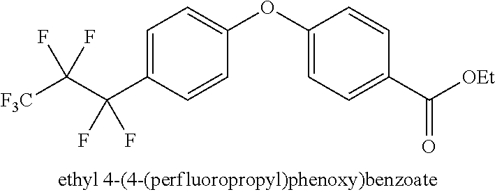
C1=C(C(C([F3C])(F)F)(F)F)C=CC(OC2=CC=C(C([OEt])=O)C=C2)=C1
